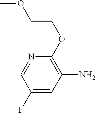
C1(F)=CC(N)=C(OCCOC)N=C1
